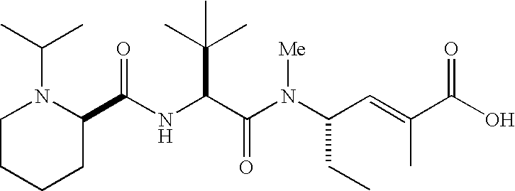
N(C(C(N(C(CC)C=C(C)C(O)=O)[Me])=O)C(C)(C)C)C(C1N(C(C)C)CCCC1)=O
